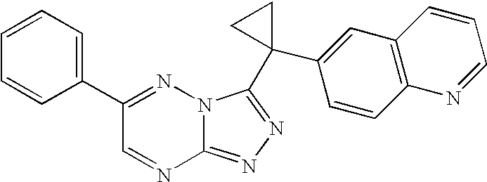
C12=NN=C(C3(C4=CC5=C(C=C4)N=CC=C5)CC3)N1N=C(C1=CC=CC=C1)C=N2
